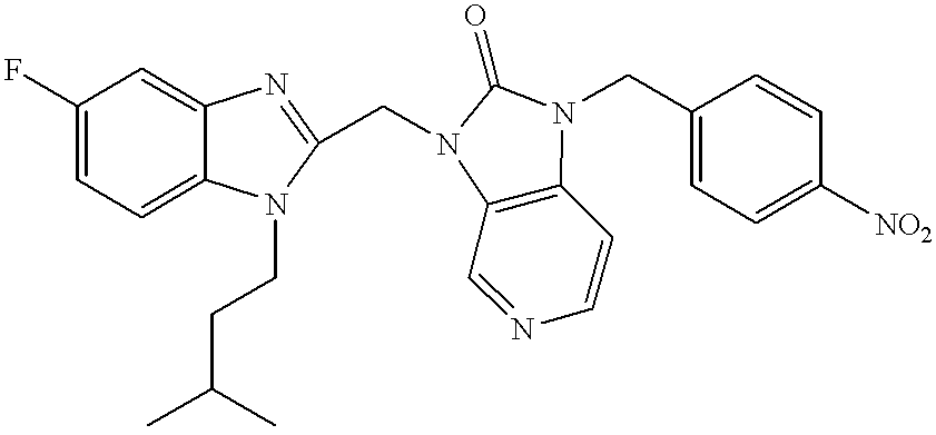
C1(F)=CC=C2C(=C1)N=C(CN1C3=C(C=CN=C3)N(CC3=CC=C([NO2])C=C3)C1=O)N2CCC(C)C
